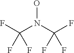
FC(N(O)C(F)(F)F)(F)F
